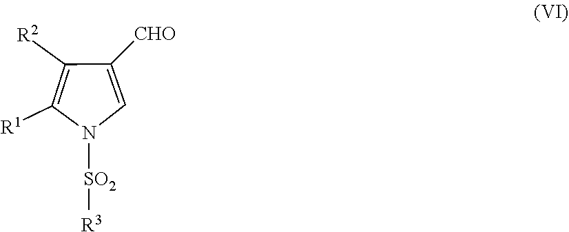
[R1]C1=C([R2])C([CHO])=CN1[SO2][R3]
